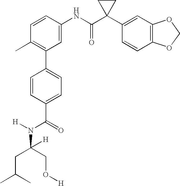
C1(NC(C2(C3=CC4=C(C=C3)OCO4)CC2)=O)=CC(C2=CC=C(C(=O)N([H])C(CC(C)C)(CO[H])[H])C=C2)=C(C)C=C1
